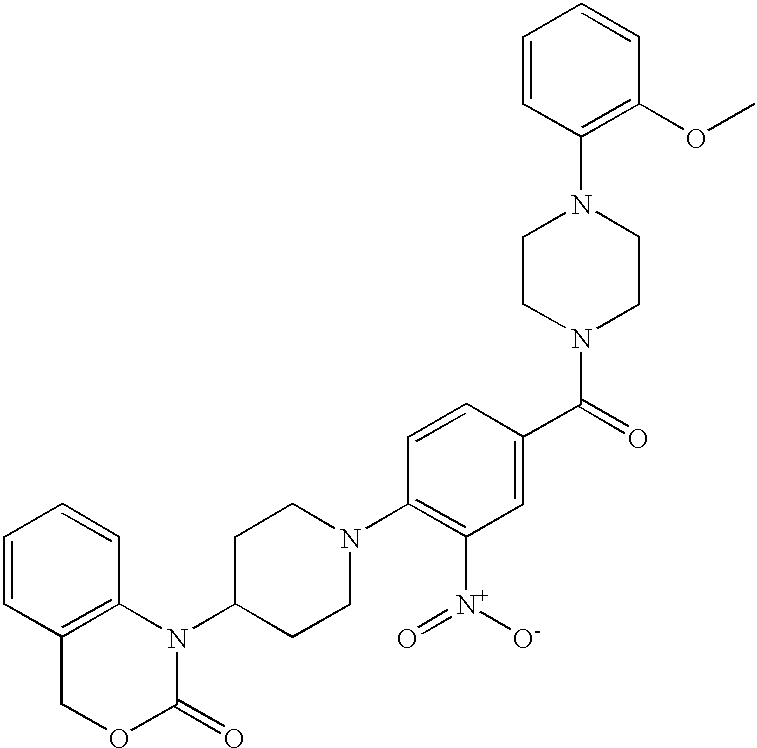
C1=CC2=C(C=C1)N(C1CCN(C3=C([N+]([O-])=O)C=C(C(=O)N4CCN(C5=C(OC)C=CC=C5)CC4)C=C3)CC1)C(=O)OC2
